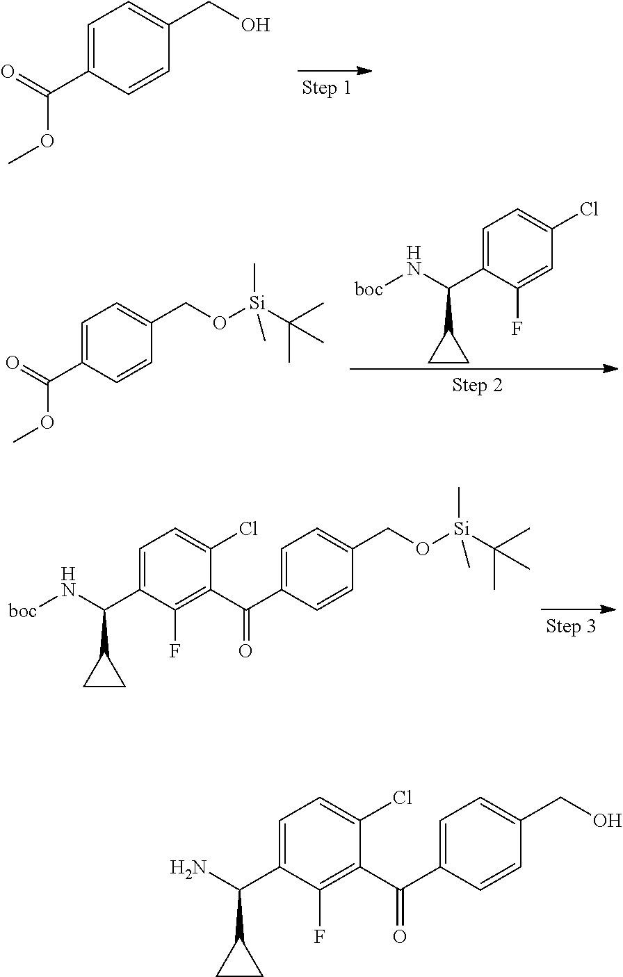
C1=C(C(OC)=O)C=CC(CO)=C1.C1=C(C(OC)=O)C=CC(CO[Si](C)(C)C(C)(C)C)=C1.C1=C(C(C2CC2)N[boc])C(F)=CC(Cl)=C1.C1=C(C(=O)C2=C(F)C(C(C3CC3)N[boc])=CC=C2Cl)C=CC(CO[Si](C)(C)C(C)(C)C)=C1.C1=C(C(=O)C2=C(F)C(C(C3CC3)N)=CC=C2Cl)C=CC(CO)=C1
